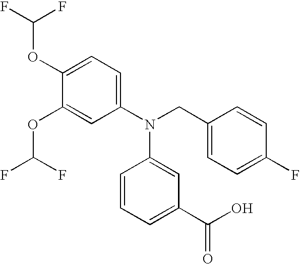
C1(OC(F)F)=CC=C(N(CC2=CC=C(F)C=C2)C2=CC(C(=O)O)=CC=C2)C=C1OC(F)F
